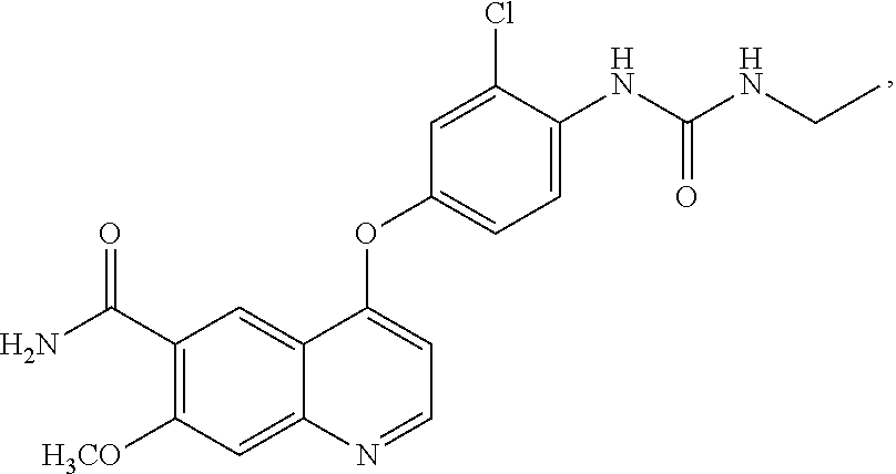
NC(C1=C([H3CO])C=C2C(=C1)C(OC1=CC=C(NC(=O)NCC)C(Cl)=C1)=CC=N2)=O
